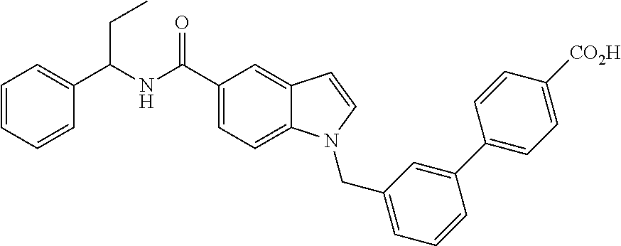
C1=CC=CC(C(NC(C2=CC=C3C(=C2)C=CN3CC2=CC=CC(C3=CC=C([CO2H])C=C3)=C2)=O)CC)=C1
